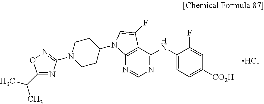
N1=C(NC2=CC=C([CO2H])C=C2F)C2=C(N=C1)N(C1CCN(C3=NOC(C(C)C)=N3)CC1)C=C2F.Cl
